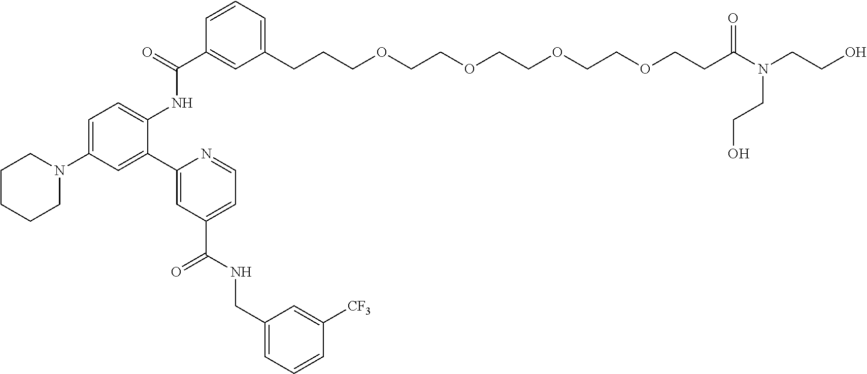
C1(CCCOCCOCCOCCOCCC(N(CCO)CCO)=O)=CC=CC(C(=O)NC2=CC=C(N3CCCCC3)C=C2C2=CC(C(=O)NCC3=CC=CC([CF3])=C3)=CC=N2)=C1
